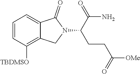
C1=CC([TBDMSO])=C2C(=C1)C(=O)N(C(C(N)=O)CCC(=O)[OMe])C2
